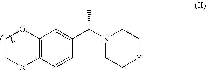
C12=C(C=CC(C(N3CC[Y]CC3)C)=C1)[X]CCO2
